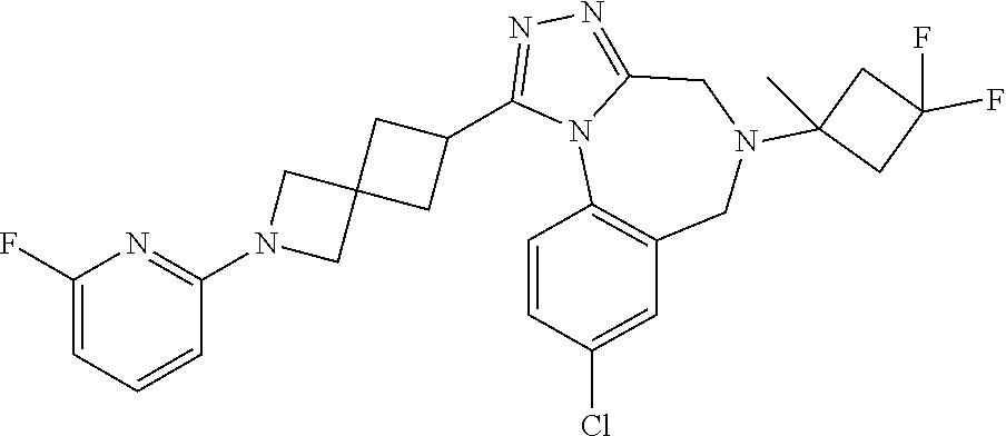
C1(F)=CC=CC(N2CC3(C2)CC(C2=NN=C4N2C2=C(CN(C5(C)CC(F)(F)C5)C4)C=C(Cl)C=C2)C3)=N1
